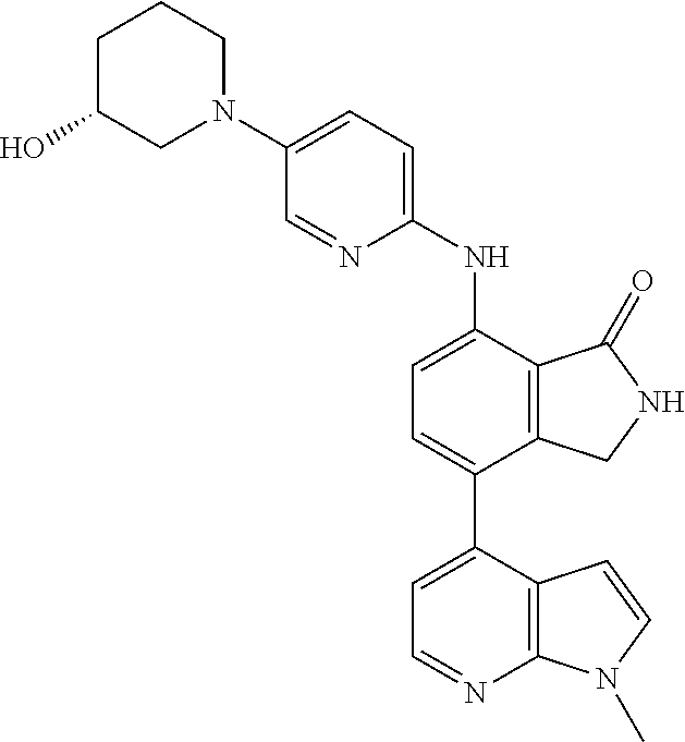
C1(N2CCCC(O)C2)=CC=C(NC2=CC=C(C3=CC=NC4=C3C=CN4C)C3=C2C(=O)NC3)N=C1
